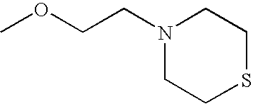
COCCN1CCSCC1
